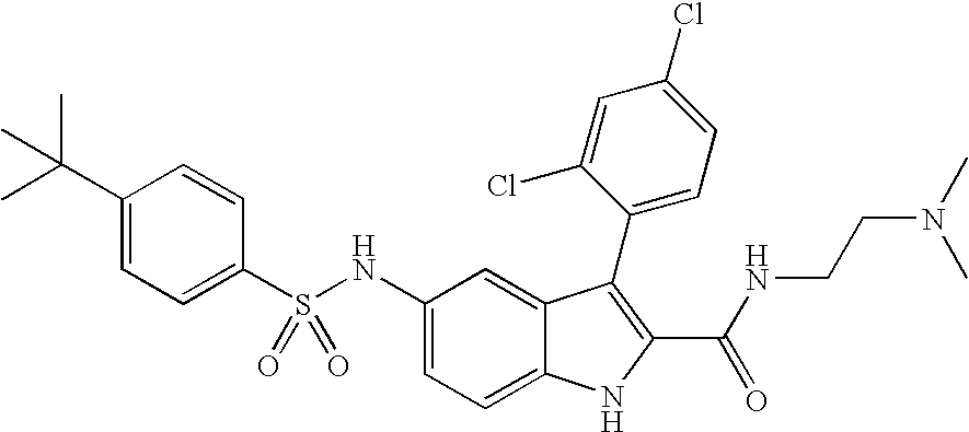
N(C1=CC=C2C(=C1)C(C1=CC=C(Cl)C=C1Cl)=C(C(NCCN(C)C)=O)N2)S(C1=CC=C(C(C)(C)C)C=C1)(=O)=O
